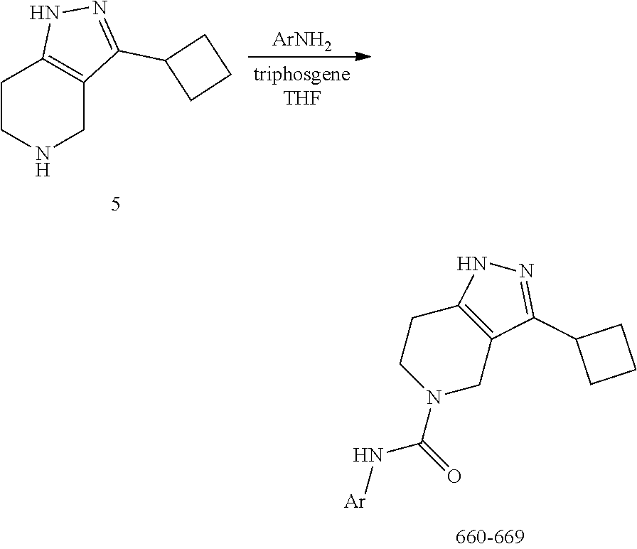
C12=C(CN(C(=O)N[Ar])CC1)C(C1CCC1)=NN2.C1CNCC2=C1NN=C2C1CCC1.[ArNH2]
